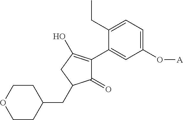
C1(=O)C(C2=CC(O[A])=CC=C2CC)=C(O)CC1CC1CCOCC1
